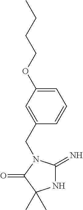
N1C(=N)N(CC2=CC(OCCCC)=CC=C2)C(=O)C1(C)C
